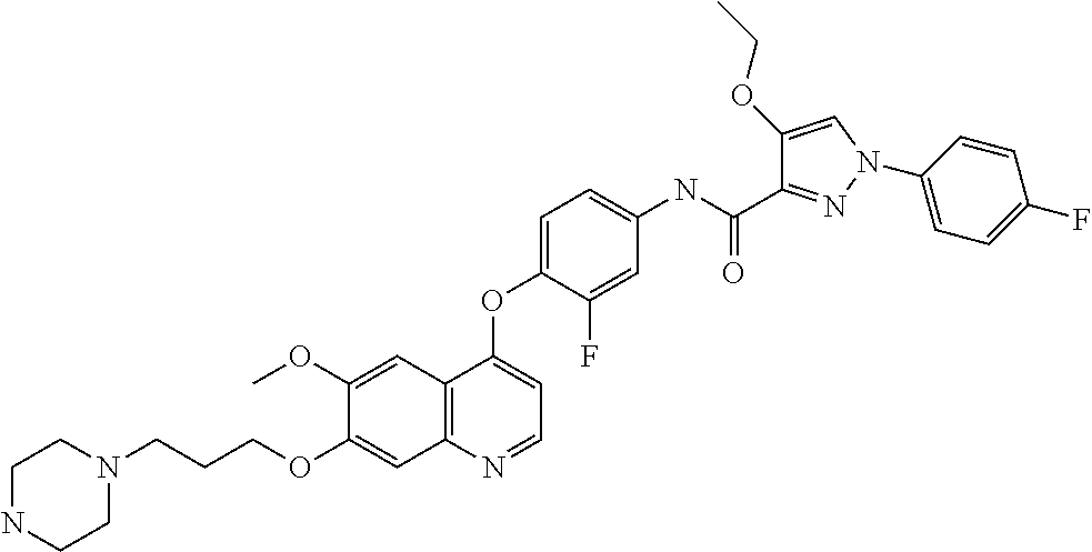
C1(OC)=CC2=C(C=C1OCCCN1CCNCC1)N=CC=C2OC1=CC=C(NC(C2=NN(C3=CC=C(F)C=C3)C=C2OCC)=O)C=C1F
